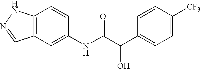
C12=C(C=C(NC(C(C3=CC=C([CF3])C=C3)O)=O)C=C1)C=NN2
